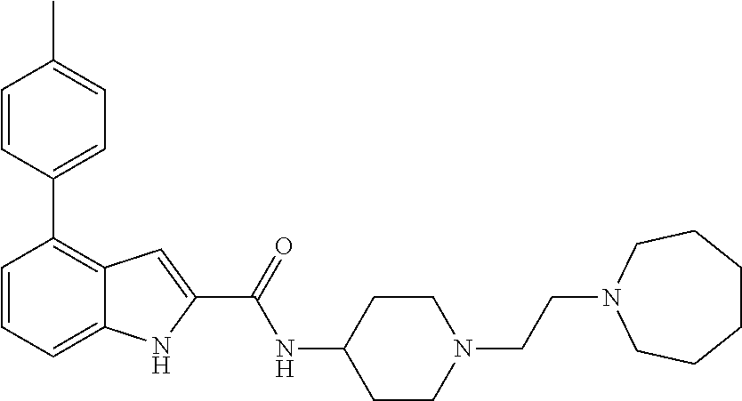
C1=CC=C2C(=C1C1=CC=C(C)C=C1)C=C(C(=O)NC1CCN(CCN3CCCCCC3)CC1)N2
